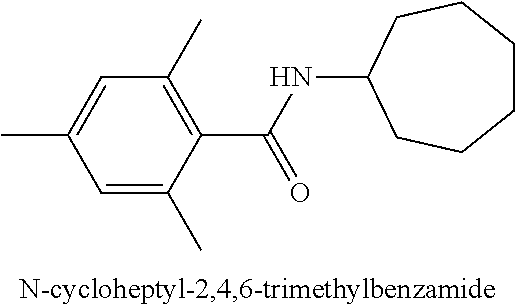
C1=C(C)C(C(NC2CCCCCC2)=O)=C(C)C=C1C
